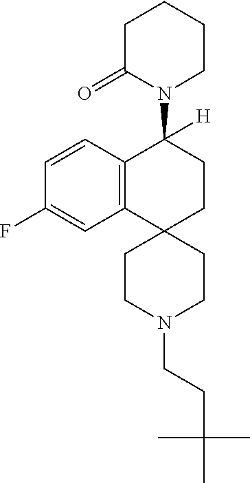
C12=C(C=CC(F)=C1)C(N1CCCCC1=O)([H])CCC21CCN(CCC(C)(C)C)CC1
